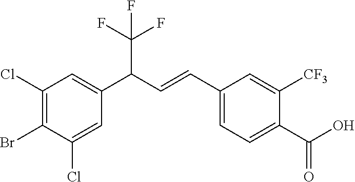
C1(Cl)=C(Br)C(Cl)=CC(C(C(F)(F)F)C=CC2=CC=C(C(=O)O)C([CF3])=C2)=C1
